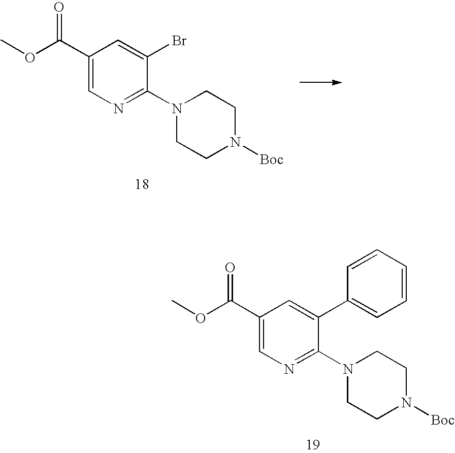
COC(C1=CN=C(N2CCN([Boc])CC2)C(Br)=C1)=O.O(C(C1=CN=C(N2CCN([Boc])CC2)C(C2=CC=CC=C2)=C1)=O)C
